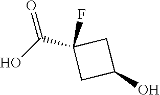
OC(=O)C1(F)CC(O)C1
